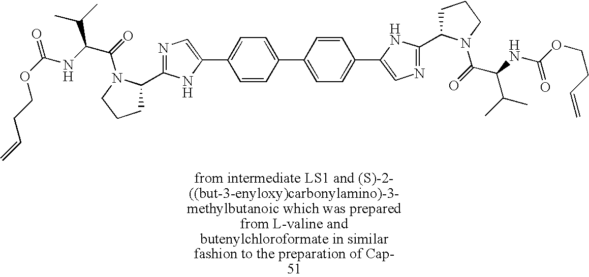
C1=CC(C2=CC=C(C3=CN=C(C4CCCN4C(=O)C(NC(OCCC=C)=O)C(C)C)N3)C=C2)=CC=C1C1=CN=C(C2CCCN2C(=O)C(NC(OCCC=C)=O)C(C)C)N1
